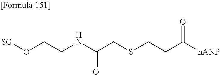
S(CCC([hANP])=O)CC(NCCO[SG])=O
